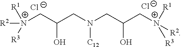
[Cl-].[N+](CC(CN(CC(O)C[N+]([R2])([R1])[R3])[C12])O)([R2])([R1])[R3].[Cl-]
